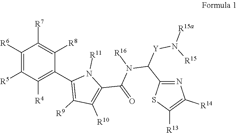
C1([R6])=C([R5])C([R4])=C(C2=C([R9])C([R10])=C(C(=O)N([R16])C([Y]N([R15])[R15a])C3=NC([R14])=C([R13])S3)N2[R11])C([R8])=C1[R7]
